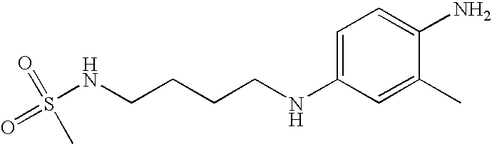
C(CCNC1=CC=C(N)C(C)=C1)CNS(=O)(=O)C
